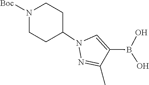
OB(O)C1=CN(C2CCN([Boc])CC2)N=C1C
